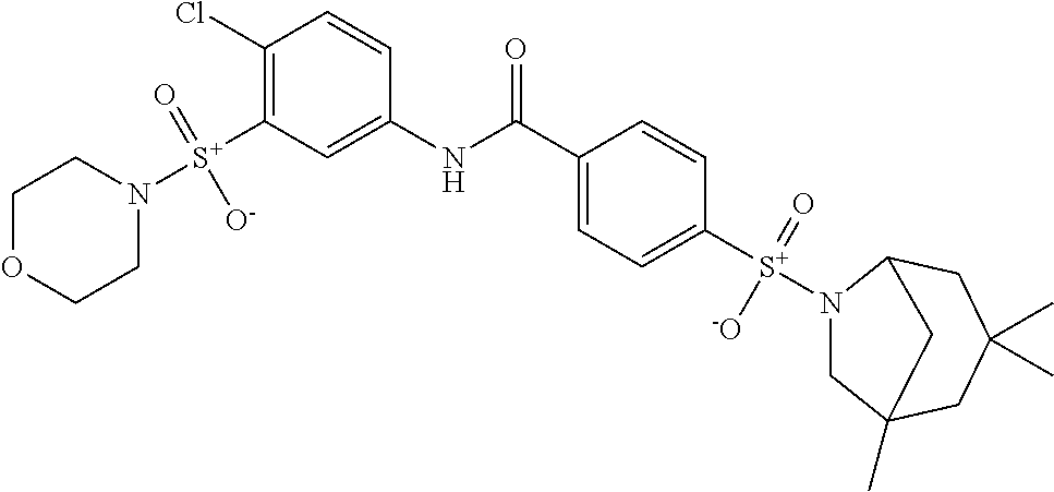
C1OCCN([S+](C2=C(Cl)C=CC(NC(C3=CC=C([S+](N4CC5(C)CC(C)(C)CC4C5)(=O)[-O])C=C3)=O)=C2)(=O)[O-])C1
